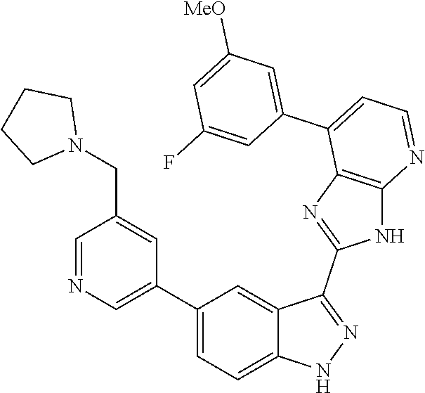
C1=NC=C(C2=CC=C3C(=C2)C(C2=NC4=C(N2)N=CC=C4C2=CC([MeO])=CC(F)=C2)=NN3)C=C1CN1CCCC1
